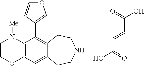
O=C(O)C=CC(=O)O.C1COC2=C(N1[Me])C(C1=COC=C1)=C1C(=C2)CCNCC1
